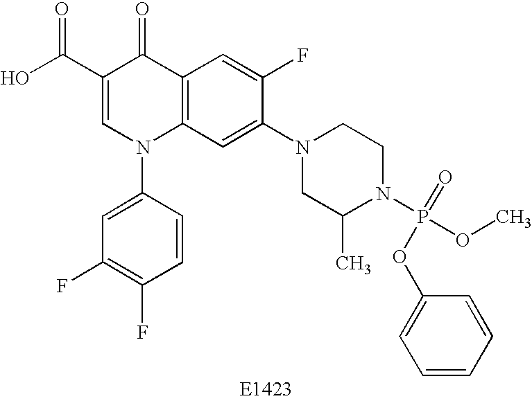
OC(C1=CN(C2=CC(F)=C(F)C=C2)C2=C(C1=O)C=C(F)C(N1CC(C)N(P(OC)(=O)OC3=CC=CC=C3)CC1)=C2)=O
